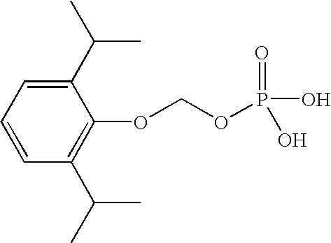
C1=CC=C(C(C)C)C(OCOP(O)(=O)O)=C1C(C)C
